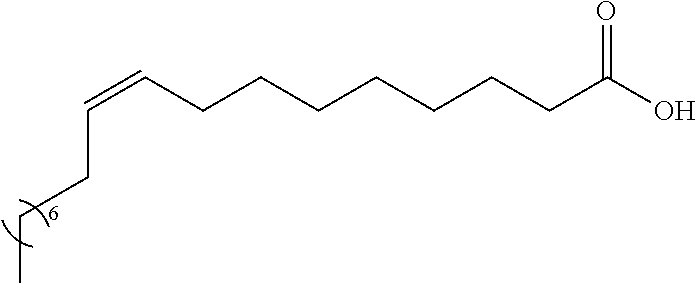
C(=CCCCCCCCC(O)=O)CCC
